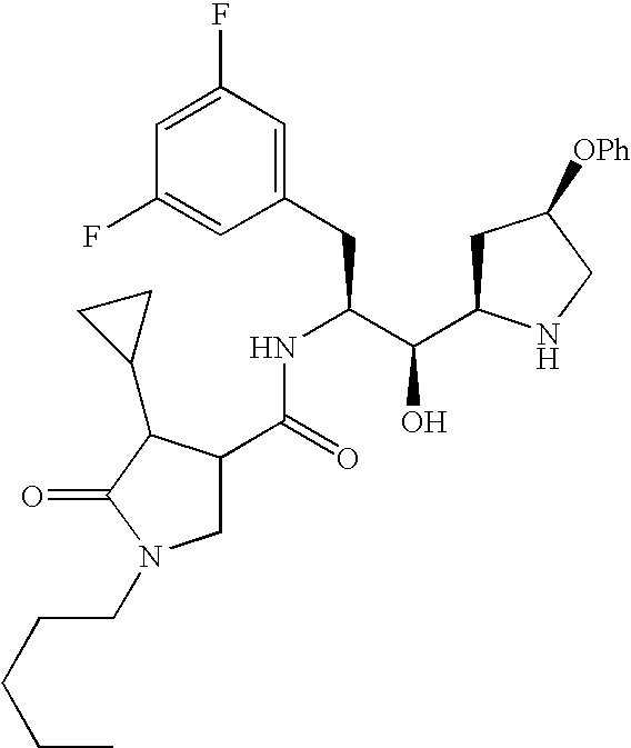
C1(F)=CC(F)=CC(CC(C(C2CC([OPh])CN2)O)NC(C2CN(CCCCC)C(=O)C2C2CC2)=O)=C1
